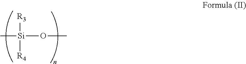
C[Si](OC)([R3])[R4]
